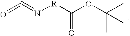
O=C=N[R]C(OC(C)(C)C)=O
